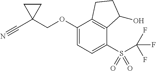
C1(OCC2(C#N)CC2)=CC=C(S(C(F)(F)F)(=O)=O)C2=C1CCC2O
